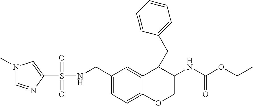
N1(C)C=NC(S(=O)(=O)NCC2=CC=C3C(=C2)C(CC2=CC=CC=C2)C(NC(OCC)=O)CO3)=C1
